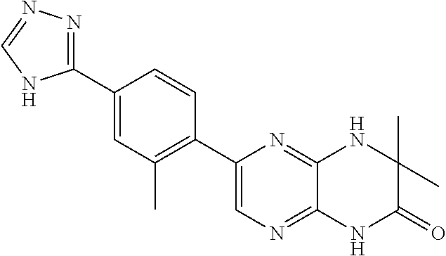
C1(C2=NN=CN2)=CC(C)=C(C2=CN=C3C(=N2)NC(C)(C)C(=O)N3)C=C1
